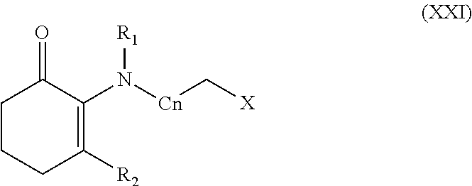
C1C(=O)C(N([Cn]C[X])[R1])=C([R2])CC1
